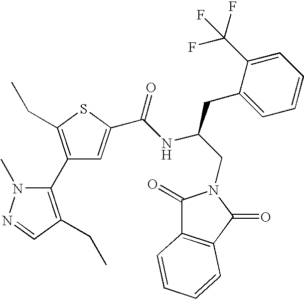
C1(C2=C(CC)C=NN2C)=C(CC)SC(C(NC(CN2C(=O)C3=C(C2=O)C=CC=C3)CC2=CC=CC=C2C(F)(F)F)=O)=C1
